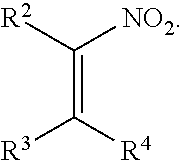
C(=C([R4])[R3])([R2])[NO2]
